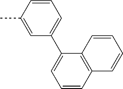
C12=C(C=CC=C1C1=CC=CC(C)=C1)C=CC=C2
